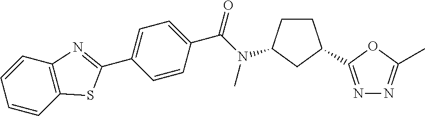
C1(C2=NC3=C(C=CC=C3)S2)=CC=C(C(=O)N(C)C2CCC(C3=NN=C(C)O3)C2)C=C1
